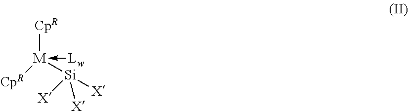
[CpR][M]([CpR])(-[Lw])[Si]([X])([X])[X]
